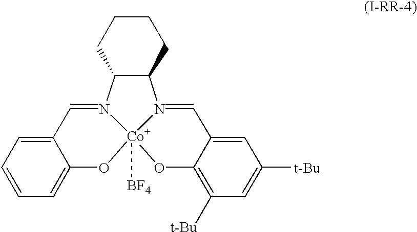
C1CC2C(CC1)N1=CC3=CC([t-Bu])=CC([t-Bu])=C3O[Co]13([BF4])N2=CC1=CC=CC=C1O3
